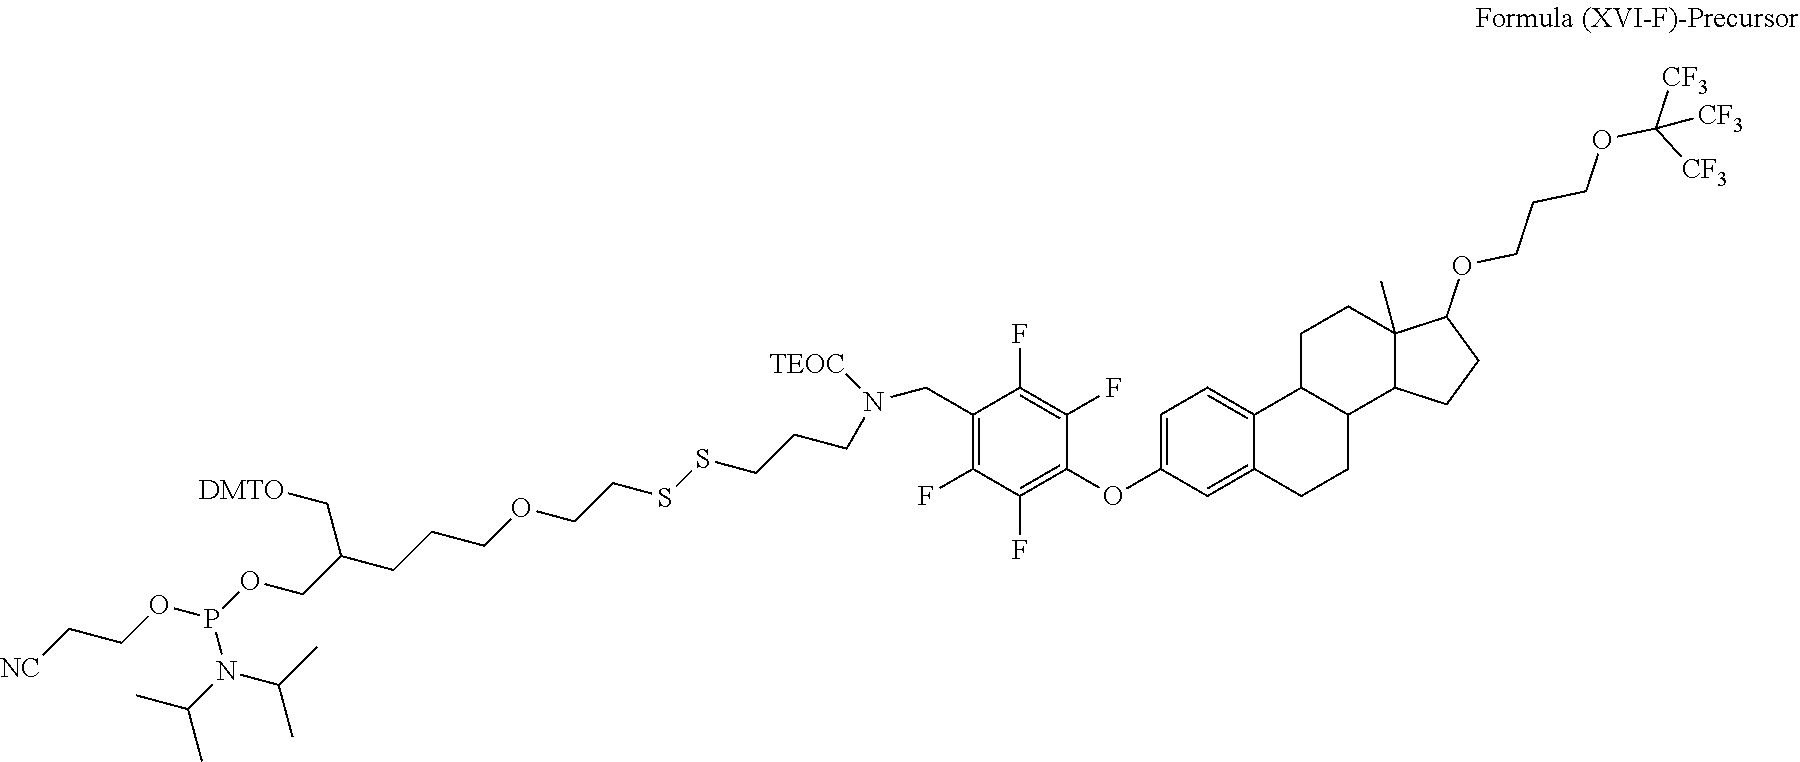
C1(OC2=C(F)C(F)=C(CN([TEOC])CCCSSCCOCCCC(COP(OCC[NC])N(C(C)C)C(C)C)C[DMTO])C(F)=C2F)=CC=C2C(=C1)CCC1C2CCC2(C)C1CCC2OCCCOC([CF3])([CF3])[CF3]
